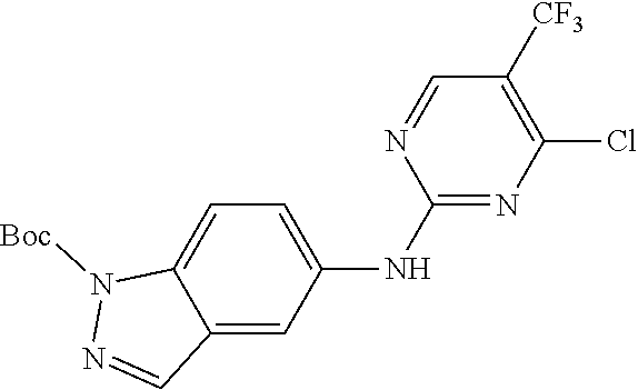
C12=CC=C(NC3=NC(Cl)=C([CF3])C=N3)C=C1C=NN2[Boc]
